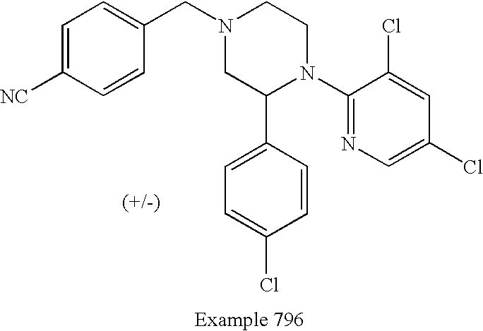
C1=C([NC])C=CC(CN2CC(C3=CC=C(Cl)C=C3)N(C3=NC=C(Cl)C=C3Cl)CC2)=C1
